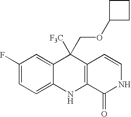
C1(F)=CC=C2C(=C1)C([F3C])(COC1CCC1)C1=C(N2)C(=O)NC=C1
